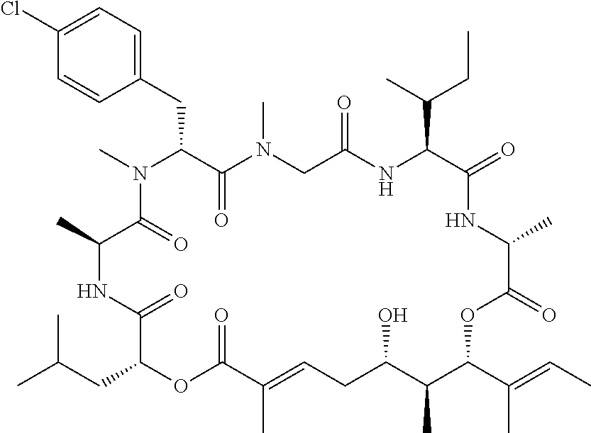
C1(Cl)=CC=C(CC2C(=O)N(C)CC(=O)NC(C(C)CC)C(=O)NC(C)C(=O)OC(C(C)=CC)C(C)C(O)CC=C(C)C(=O)OC(CC(C)C)C(=O)NC(C)C(=O)N2C)C=C1
